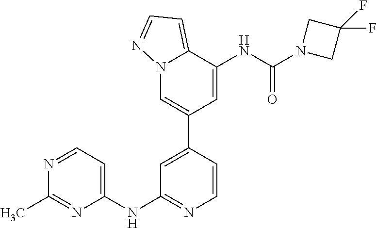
C1=CC(C2=CN3C(=CC=N3)C(NC(N3CC(F)(F)C3)=O)=C2)=CC(NC2=CC=NC(C)=N2)=N1
